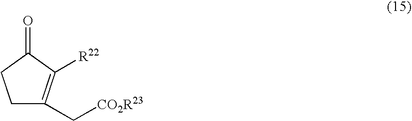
C1C(C[CO2R23])=C([R22])C(=O)C1
